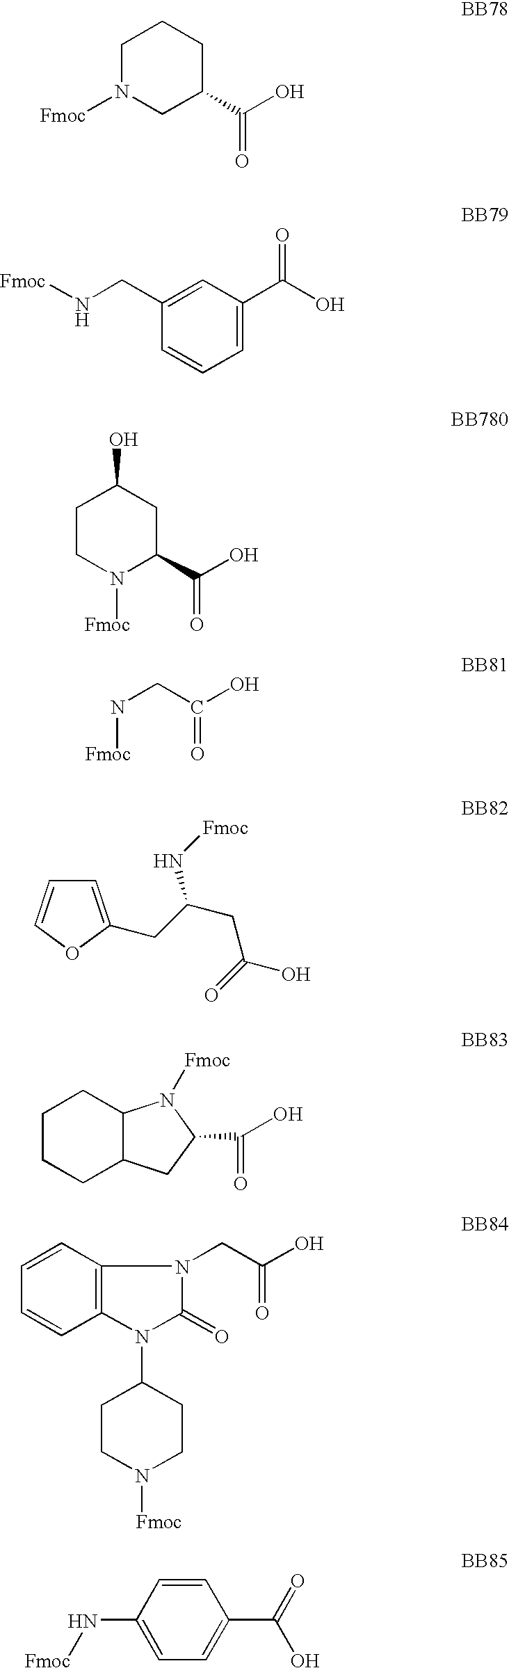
C1N([Fmoc])CC(C(O)=O)CC1.C1=CC=C(C(O)=O)C=C1CN[Fmoc].C1CN([Fmoc])C(C(O)=O)CC1O.N(CC(O)=O)[Fmoc].C1=C(CC(CC(=O)O)N[Fmoc])OC=C1.C1CCC2C(C1)N([Fmoc])C(C(=O)O)C2.C1=CC2=C(C=C1)N(CC(O)=O)C(=O)N2C1CCN([Fmoc])CC1.C1(N[Fmoc])=CC=C(C(=O)O)C=C1
